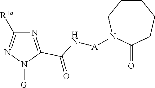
N1=C(C(N[A]N2CCCCCC2=O)=O)N([G])N=C1[R1a]
